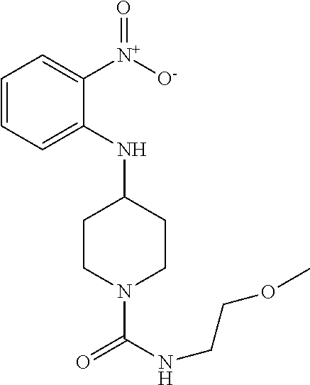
C1CN(C(NCCOC)=O)CCC1NC1=CC=CC=C1[N+]([O-])=O
